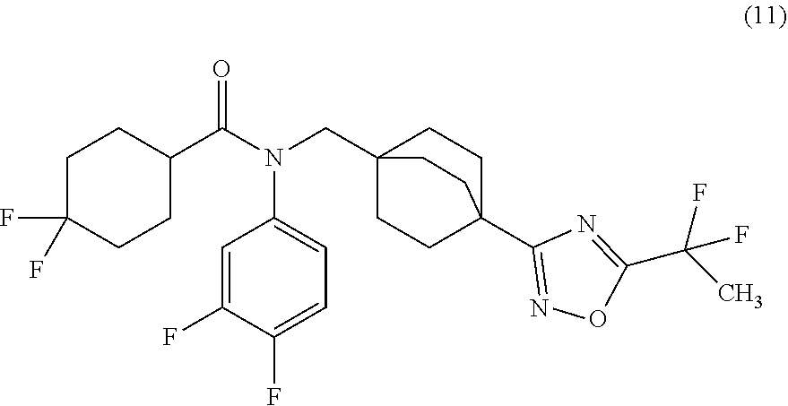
C1=C(F)C(F)=CC=C1N(CC12CCC(C3=NOC(C(C)(F)F)=N3)(CC1)CC2)C(C1CCC(F)(F)CC1)=O
